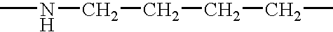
CNCCCCC
